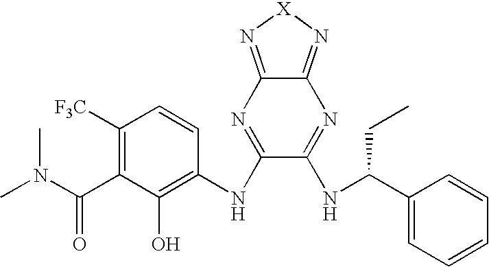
C1([F3C])=C(C(N(C)C)=O)C(O)=C(NC2=NC3=N[X]N=C3N=C2NC(C2=CC=CC=C2)CC)C=C1
